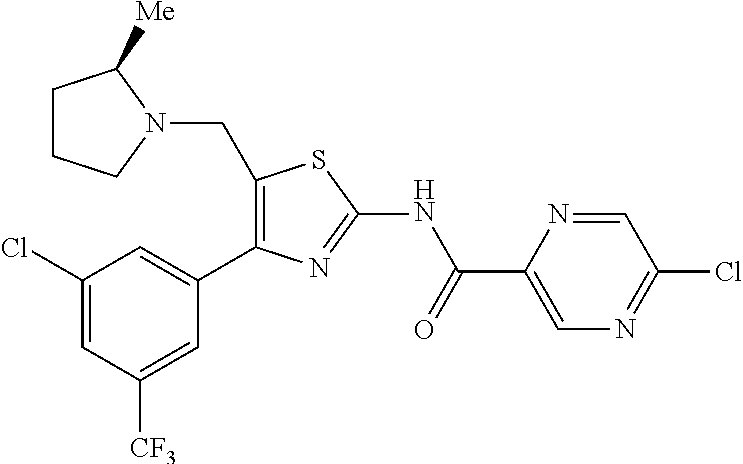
C1(Cl)=CC([CF3])=CC(C2=C(CN3CCCC3[Me])SC(NC(C3=CN=C(Cl)C=N3)=O)=N2)=C1
